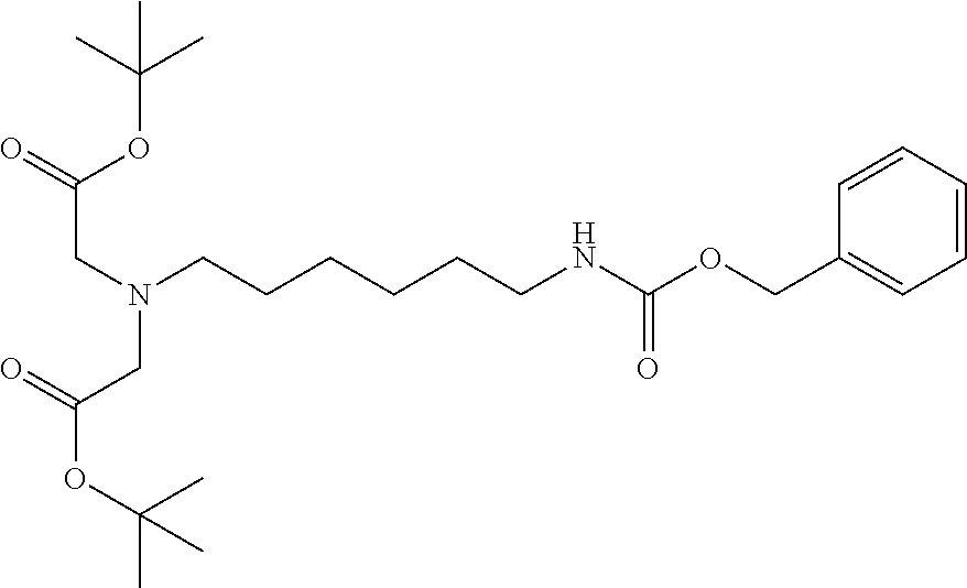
C(C(=O)OC(C)(C)C)N(CC(OC(C)(C)C)=O)CCCCCCNC(OCC1=CC=CC=C1)=O
